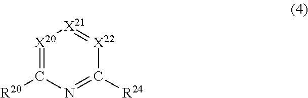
[X20]1=C([R20])N=C([R24])[X22]=[X21]1
